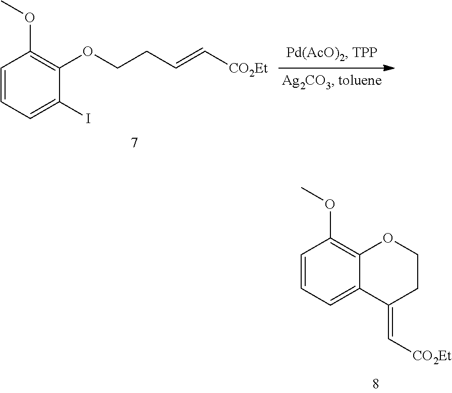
C1=CC=C2C(=C1OC)OCCC2=C[CO2Et].C1=CC=C(I)C(OCCC=C[CO2Et])=C1OC
